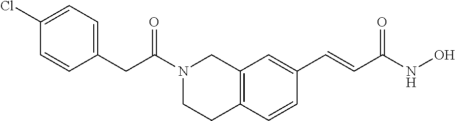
C12=C(C=CC(C=CC(NO)=O)=C1)CCN(C(CC1=CC=C(Cl)C=C1)=O)C2
